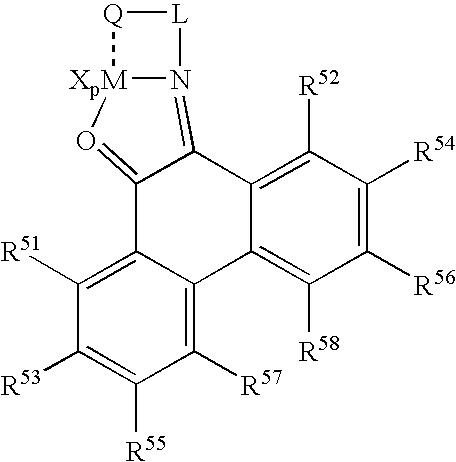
C12=O[XpM]3N(=C1C1=C([R52])C([R54])=C([R56])C([R58])=C1C1=C([R57])C([R55])=C([R53])C([R51])=C21)[L][Q]3
